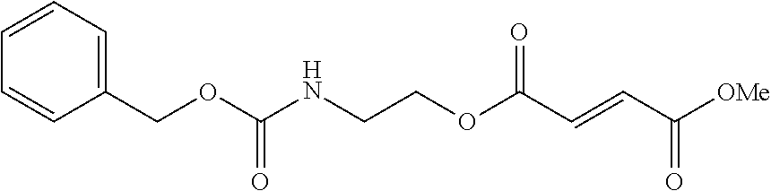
N(CCOC(C=CC([OMe])=O)=O)C(OCC1=CC=CC=C1)=O
